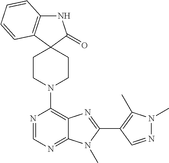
N1C2=C(C3(C1=O)CCN(C1=C4C(=NC=N1)N(C)C(C1=C(C)N(C)N=C1)=N4)CC3)C=CC=C2
